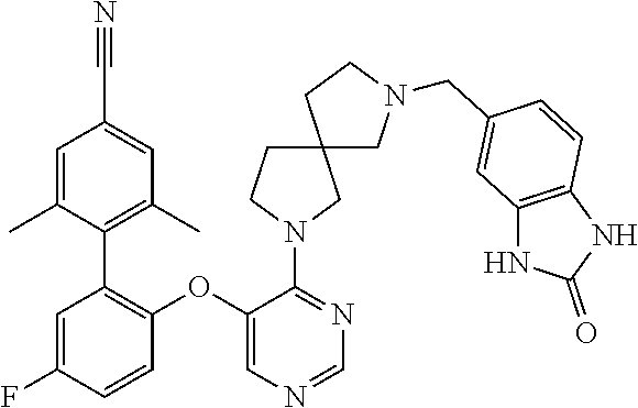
C1(N2CCC3(C2)CN(CC2=CC4=C(C=C2)NC(=O)N4)CC3)=NC=NC=C1OC1=C(C2=C(C)C=C(C#N)C=C2C)C=C(F)C=C1
